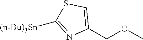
C1(COC)=CSC([(n-Bu)3Sn])=N1
